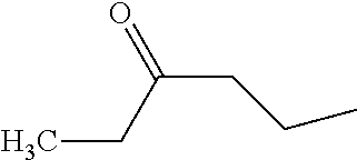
C(CC)C(CC)=O
